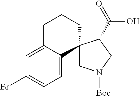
C1=C2C(=CC=C1Br)C1(CCC2)CN([Boc])CC1C(=O)O
